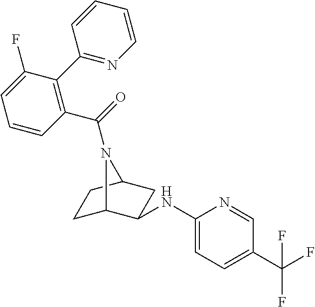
C1C2C(NC3=CC=C(C(F)(F)F)C=N3)CC(C1)N2C(=O)C1=C(C2=NC=CC=C2)C(F)=CC=C1
